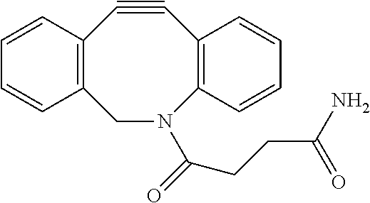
C1N(C(=O)CCC(N)=O)C2=C(C#CC3=C1C=CC=C3)C=CC=C2
